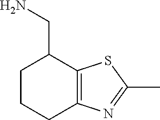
C12=C(SC(C)=N1)C(CN)CCC2
